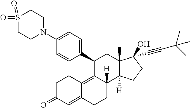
S1(=O)(=O)CCN(C2=CC=C(C3C4=C5C(=CC(=O)CC5)CCC4([H])C4([H])C(C)(C3)C(O)(C#CC(C)(C)C)CC4)C=C2)CC1
